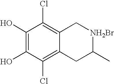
C1(O)=C(O)C(Cl)=C2C(=C1Cl)C[NH2Br]C(C)C2
